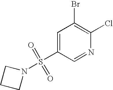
ClC1=C(Br)C=C(S(N2CCC2)(=O)=O)C=N1
